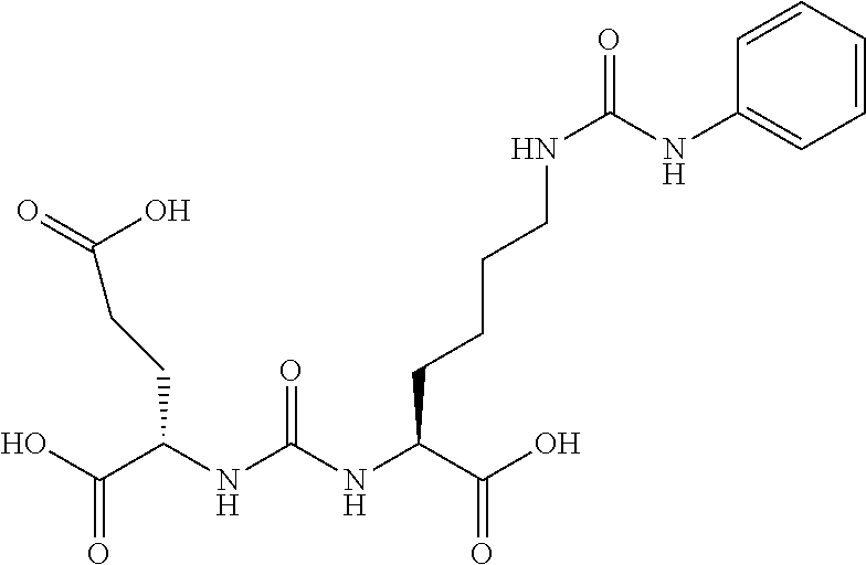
OC(C(NC(NC(C(O)=O)CCCCNC(=O)NC1=CC=CC=C1)=O)CCC(=O)O)=O
